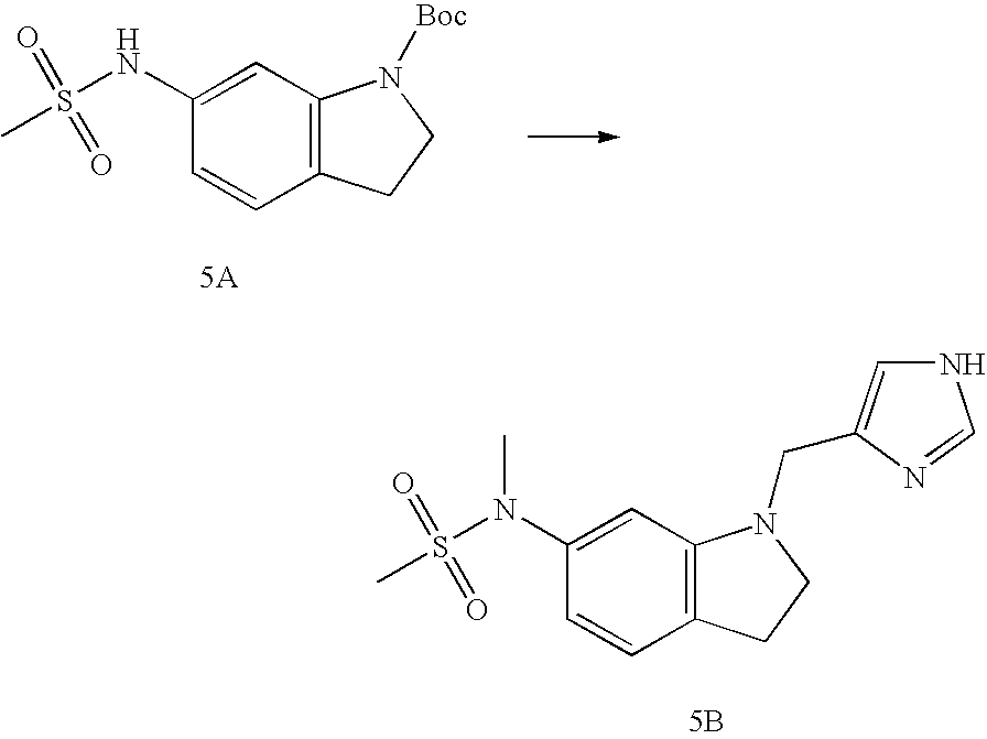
C1(NS(C)(=O)=O)=CC2=C(C=C1)CCN2[Boc].C1(N(S(C)(=O)=O)C)=CC2=C(C=C1)CCN2CC1=CNC=N1.[5B]
